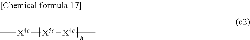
C[X4c][X5c][X4c]C
